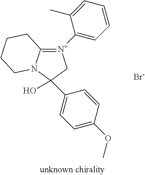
C12=[N+](C3=CC=CC=C3C)CC(O)(C3=CC=C(OC)C=C3)N1CCCC2.[Br-]
